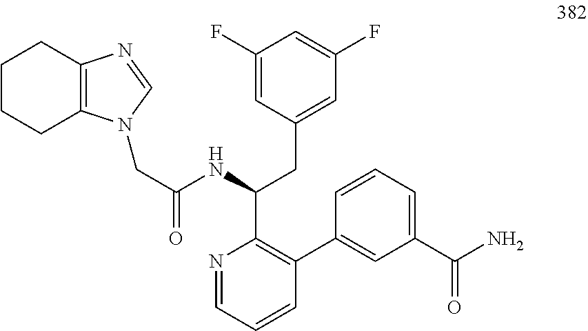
C(C(NC(CC1=CC(F)=CC(F)=C1)C1=C(C2=CC(C(=O)N)=CC=C2)C=CC=N1)=O)N1C2=C(N=C1)CCCC2
